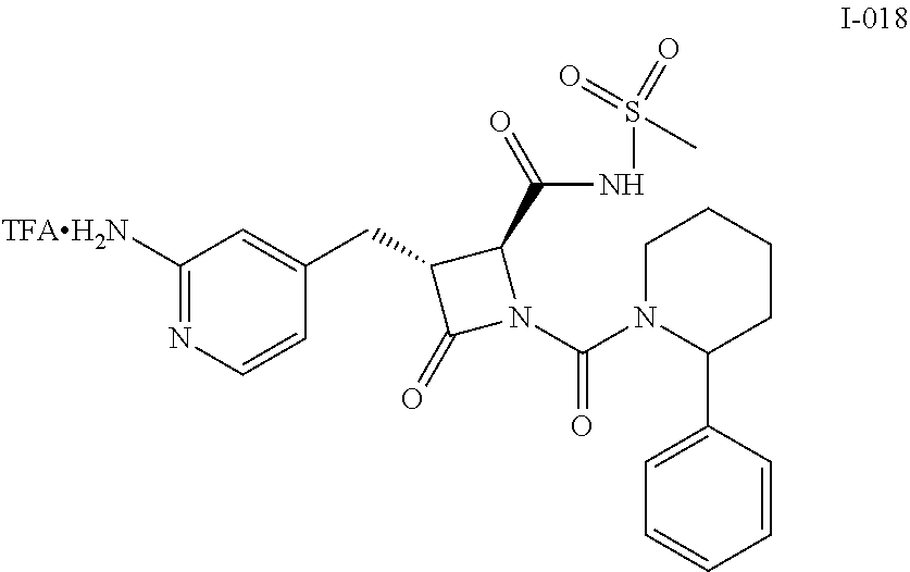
N1(C(N2C(C(=O)NS(=O)(C)=O)C(CC3=CC([TFAH2N])=NC=C3)C2=O)=O)C(C2=CC=CC=C2)CCCC1
